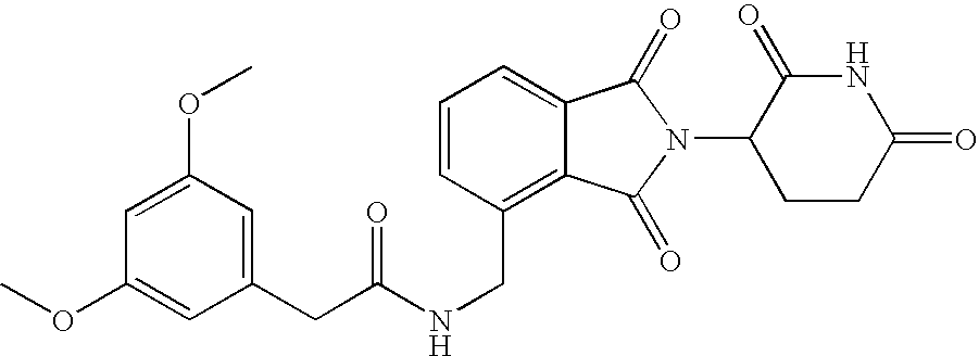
C(C1=C2C(=CC=C1)C(=O)N(C1CCC(=O)NC1=O)C2=O)NC(CC1=CC(OC)=CC(OC)=C1)=O
